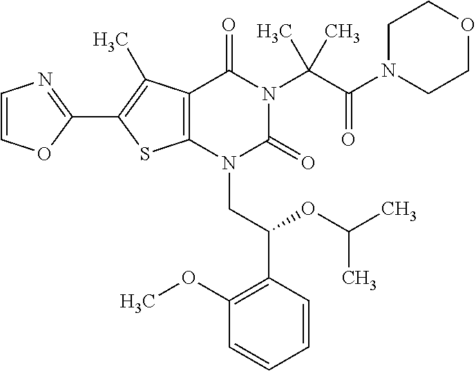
C12=C(C(C)=C(C3=NC=CO3)S1)C(=O)N(C(C(=O)N1CCOCC1)(C)C)C(=O)N2CC(C1=C(OC)C=CC=C1)OC(C)C
